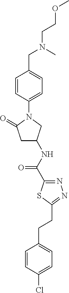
C1C(NC(=O)C2=NN=C(CCC3=CC=C(Cl)C=C3)S2)CN(C2=CC=C(CN(CCOC)C)C=C2)C1=O
